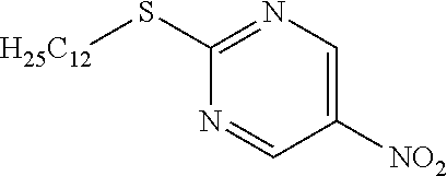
[H25C12]SC1=NC=C([NO2])C=N1
